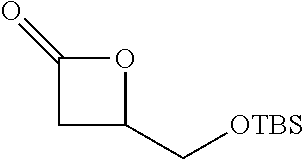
C1C(C[OTBS])OC1=O
